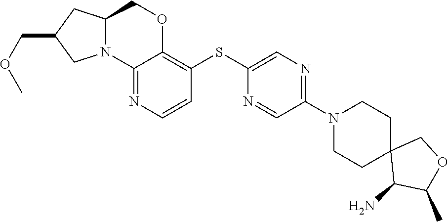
C12(C(N)C(C)OC1)CCN(C1=NC=C(SC3=C4OCC5N(C4=NC=C3)CC(COC)C5)N=C1)CC2
